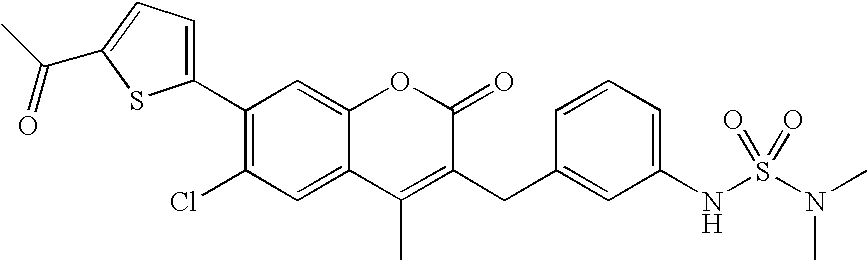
C12=CC(Cl)=C(C3=CC=C(C(C)=O)S3)C=C1OC(=O)C(CC1=CC(NS(=O)(N(C)C)=O)=CC=C1)=C2C
